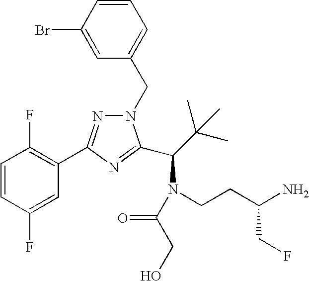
C1=CC(F)=CC(C2=NN(CC3=CC=CC(Br)=C3)C(C(N(CCC(N)CF)C(=O)CO)C(C)(C)C)=N2)=C1F
